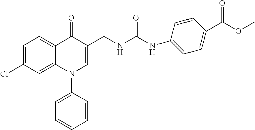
C1=C(Cl)C=C2C(=C1)C(=O)C(CNC(NC1=CC=C(C(=O)OC)C=C1)=O)=CN2C1=CC=CC=C1
